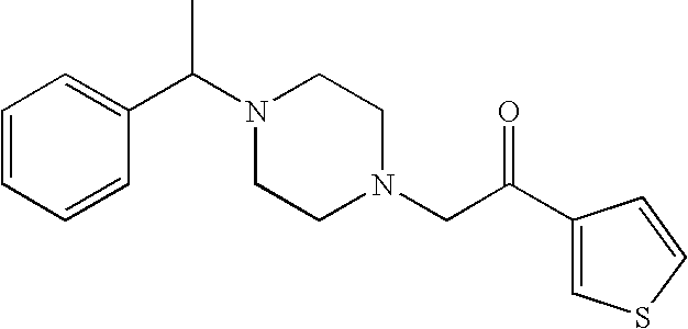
C(N1CCN(CC(C2=CSC=C2)=O)CC1)(C1=CC=CC=C1)C
